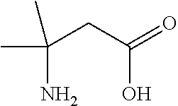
CC(C)(CC(=O)O)N
